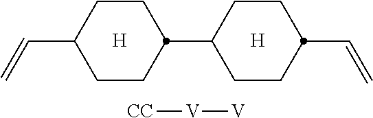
[H].[H].C1CC(C=C)CCC1C1CCC(C=C)CC1.[CC][V][V]
